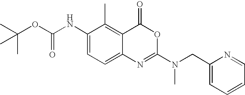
CC(OC(NC1=CC=C2C(=C1C)C(=O)OC(N(CC1=CC=CC=N1)C)=N2)=O)(C)C
